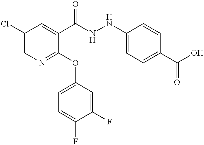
C1(Cl)=CN=C(OC2=CC=C(F)C(F)=C2)C(C(NNC2=CC=C(C(O)=O)C=C2)=O)=C1
